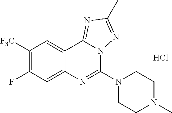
C1([F3C])=C(F)C=C2C(=C1)C1=NC(C)=NN1C(N1CCN(C)CC1)=N2.Cl
